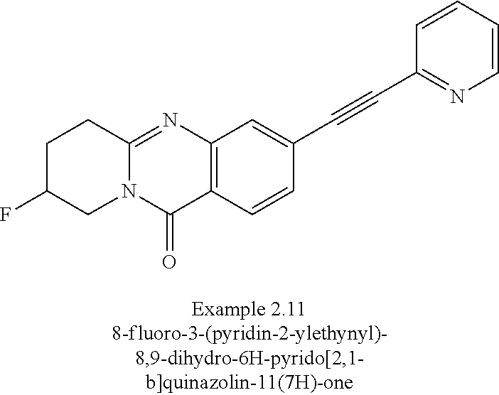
N12C(=NC3=C(C1=O)C=CC(C#CC1=NC=CC=C1)=C3)CCC(F)C2
